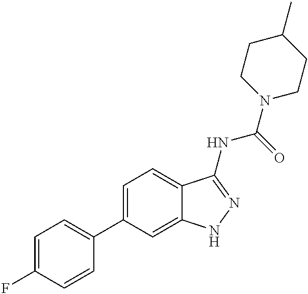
C1=C(F)C=CC(C2=CC=C3C(=C2)NN=C3NC(N2CCC(C)CC2)=O)=C1
